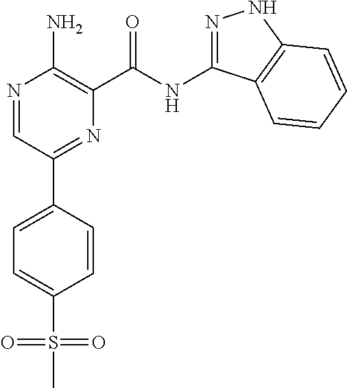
N1=CC(C2=CC=C(S(C)(=O)=O)C=C2)=NC(C(NC2=NNC3=C2C=CC=C3)=O)=C1N
